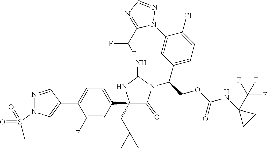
C1(C2=CC=C(C3=CN(S(C)(=O)=O)N=C3)C(F)=C2)(CC(C)(C)C)C(=O)N(C(COC(NC2(C(F)(F)F)CC2)=O)C2=CC=C(Cl)C(N3N=CN=C3C(F)F)=C2)C(=N)N1
